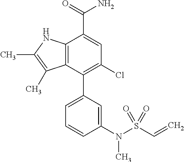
C12=C(C(C3=CC=CC(N(S(C=C)(=O)=O)C)=C3)=C(Cl)C=C1C(=O)N)C(C)=C(C)N2
